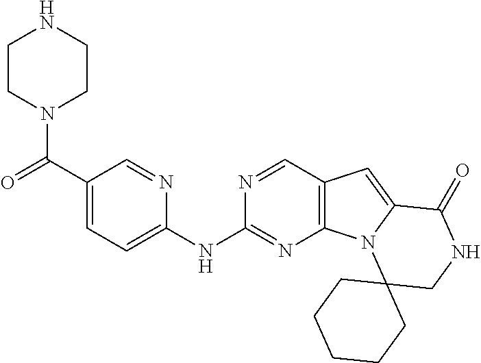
C1(C(N2CCNCC2)=O)=CC=C(NC2=NC3=C(C=N2)C=C2N3C3(CNC2=O)CCCCC3)N=C1
